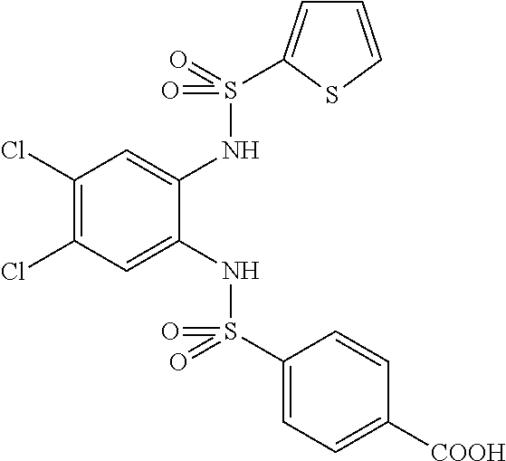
C1(Cl)=C(Cl)C=C(NS(C2=CC=C([COOH])C=C2)(=O)=O)C(NS(=O)(=O)C2=CC=CS2)=C1
